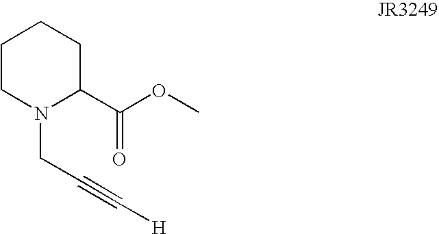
C1CN(CC#C[H])C(C(OC)=O)CC1
